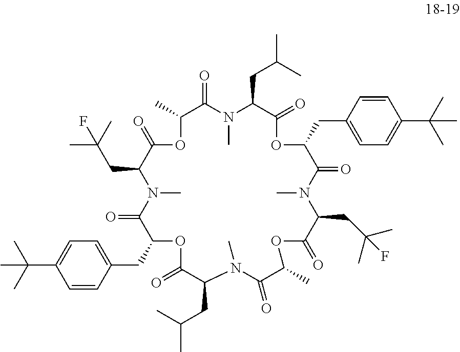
C1=CC(CC2C(=O)N(C)C(CC(C)(C)F)C(=O)OC(C)C(=O)N(C)C(CC(C)C)C(=O)OC(CC3=CC=C(C(C)(C)C)C=C3)C(=O)N(C)C(CC(C)(C)F)C(=O)OC(C)C(=O)N(C)C(CC(C)C)C(=O)O2)=CC=C1C(C)(C)C
